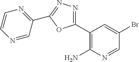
C1(C2=NN=C(C3=NC=CN=C3)O2)=C(N)N=CC(Br)=C1
